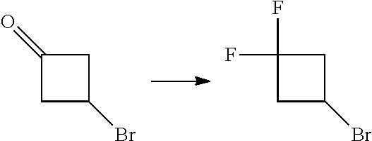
C1C(=O)CC1Br.C1C(F)(F)CC1Br
